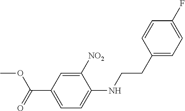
C1(CCNC2=CC=C(C(=O)OC)C=C2[NO2])=CC=C(F)C=C1
